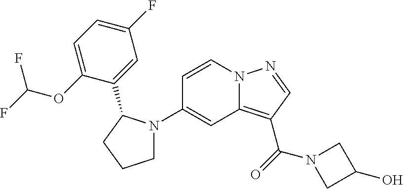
N12C(=C(C(=O)N3CC(O)C3)C=N1)C=C(N1CCCC1C1=CC(F)=CC=C1OC(F)F)C=C2
